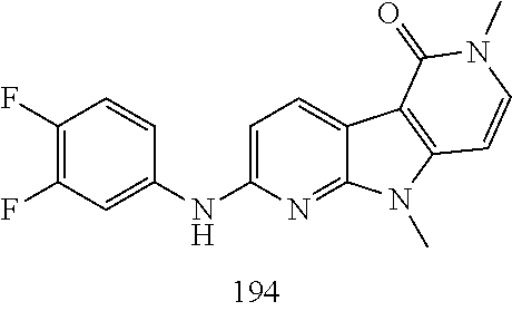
C1=C(NC2=CC=C3C(=N2)N(C)C2=C3C(=O)N(C)C=C2)C=CC(F)=C1F
